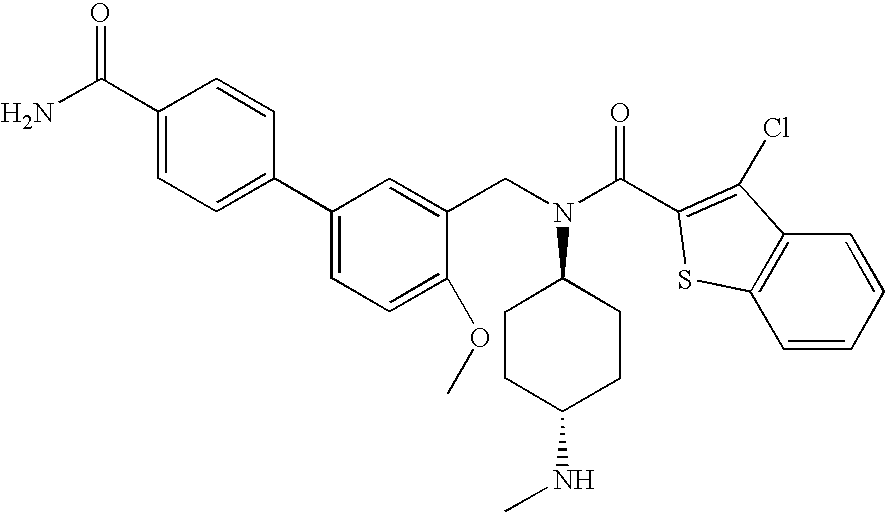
C1(C(N)=O)=CC=C(C2=CC=C(OC)C(CN(C3CCC(NC)CC3)C(C3=C(Cl)C4=C(S3)C=CC=C4)=O)=C2)C=C1
